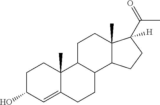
C1C(O)C=C2C(C)(C1)C1C(CC2)C2C(C)(CC1)C(C(=O)C)([H])CC2
